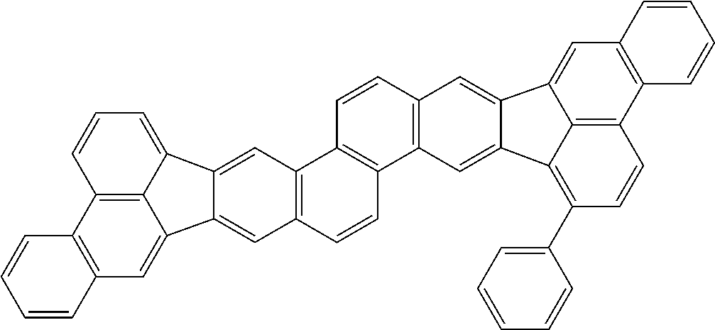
C12=C(C=C3C4=C1C=CC=C4C1=CC4=C(C=CC5=C4C=CC4=C5C=C5C(=C4)C4=CC6=C(C7=C4C5=C(C4=CC=CC=C4)C=C7)C=CC=C6)C=C31)C=CC=C2
